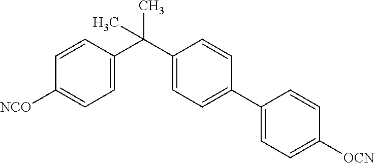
C1(C(C2=CC=C([NCO])C=C2)(C)C)=CC=C(C2=CC=C([OCN])C=C2)C=C1
